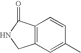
C1=C(C)C=CC2=C1CNC2=O
